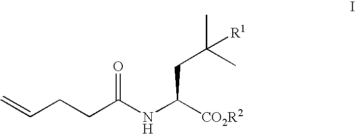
C=CCCC(NC([CO2R2])CC(C)([R1])C)=O
